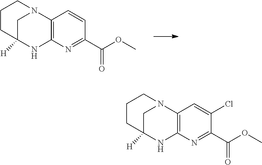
C12=C(N=C(C(OC)=O)C=C1)NC1([H])CN2CCC1.C12=C(N=C(C(OC)=O)C(Cl)=C1)NC1([H])CN2CCC1
